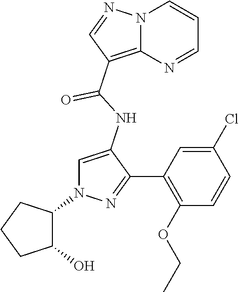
N12C(=C(C(NC3=CN(C4CCCC4O)N=C3C3=C(OCC)C=CC(Cl)=C3)=O)C=N1)N=CC=C2
